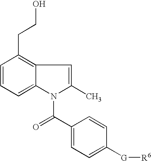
C1=CC=C2C(=C1CCO)C=C(C)N2C(C1=CC=C([G][R6])C=C1)=O
